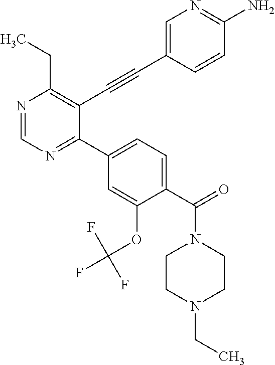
N1=CN=C(C2=CC=C(C(=O)N3CCN(CC)CC3)C(OC(F)(F)F)=C2)C(C#CC2=CN=C(N)C=C2)=C1CC
